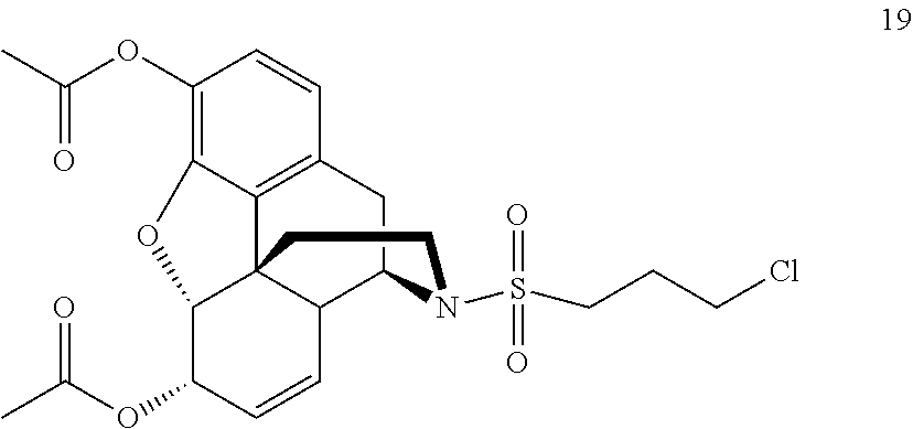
O(C1=C2C3=C(C=C1)CC1C4C3(C(C(OC(C)=O)C=C4)O2)CCN1S(CCCCl)(=O)=O)C(=O)C
